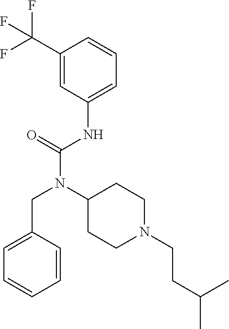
C1=C(CN(C(NC2=CC=CC(C(F)(F)F)=C2)=O)C2CCN(CCC(C)C)CC2)C=CC=C1
